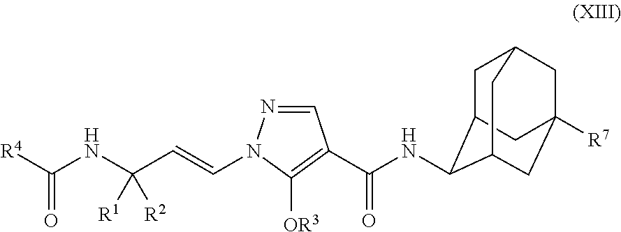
C1=NN(C=CC(NC([R4])=O)([R1])[R2])C([OR3])=C1C(NC1C2CC3CC([R7])(CC1C3)C2)=O
